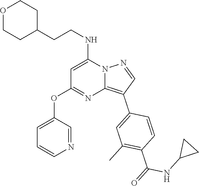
C(NC1=CC(OC2=CC=CN=C2)=NC2=C(C3=CC(C)=C(C(NC4CC4)=O)C=C3)C=NN12)CC1CCOCC1
